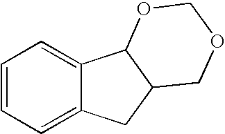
C1=CC=C2C(=C1)C1C(C2)COCO1
